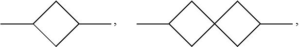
CC1CC(C)C1.C12(CC(C)C1)CC(C)C2
